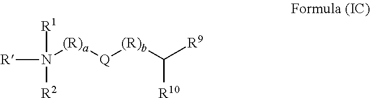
[R]N([(R)a][Q][(R)b]C([R9])[R10])([R1])[R2]
